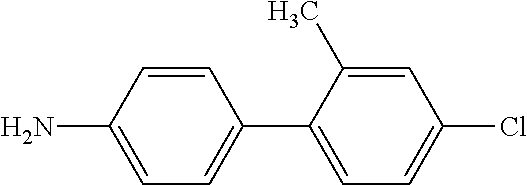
C1=CC(N)=CC=C1C1=CC=C(Cl)C=C1C
